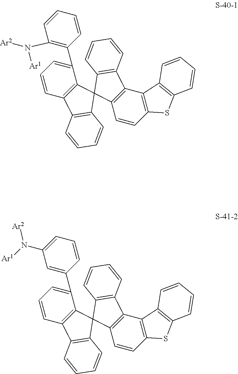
C1=CC2=C(C(C3=C(N([Ar2])[Ar1])C=CC=C3)=C1)C1(C3=C2C=CC=C3)C2=C(C3=C1C=CC=C3)C1=C(C=C2)SC2=C1C=CC=C2.C1=CC2=C(C(C3=CC(N([Ar1])[Ar2])=CC=C3)=C1)C1(C3=C2C=CC=C3)C2=C(C3=C1C=CC=C3)C1=C(C=C2)SC2=C1C=CC=C2
